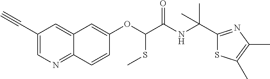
C1(C#C)=CN=C2C(=C1)C=C(OC(SC)C(=O)NC(C1=NC(C)=C(C)S1)(C)C)C=C2
